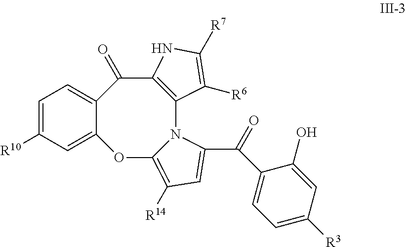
C1=C([R10])C=C2C(=C1)C(=O)C1=C(N3C(=C([R14])C=C3C(=O)C3=CC=C([R3])C=C3O)O2)C([R6])=C([R7])N1
